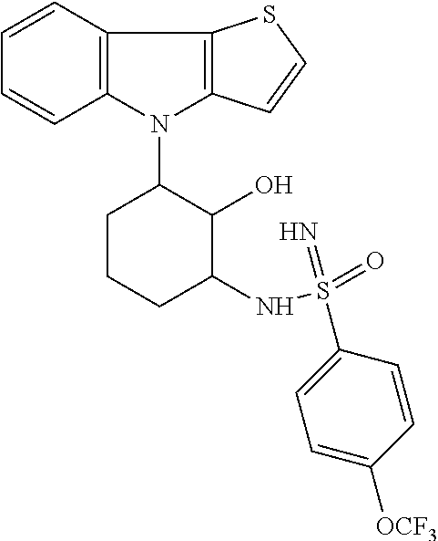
N1(C2CCCC(NS(=O)(=N)C3=CC=C([OCF3])C=C3)C2O)C2=C(C3=C1C=CS3)C=CC=C2
